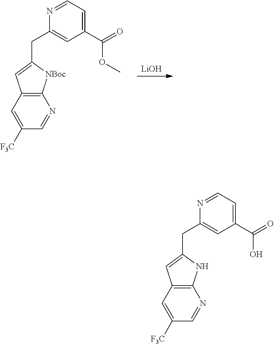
[LiOH].C12=C(C=C([F3C])C=N1)C=C(CC1=CC(C(=O)OC)=CC=N1)[NBoc]2.C12=C(C=C([F3C])C=N1)C=C(CC1=CC(C(=O)O)=CC=N1)N2
